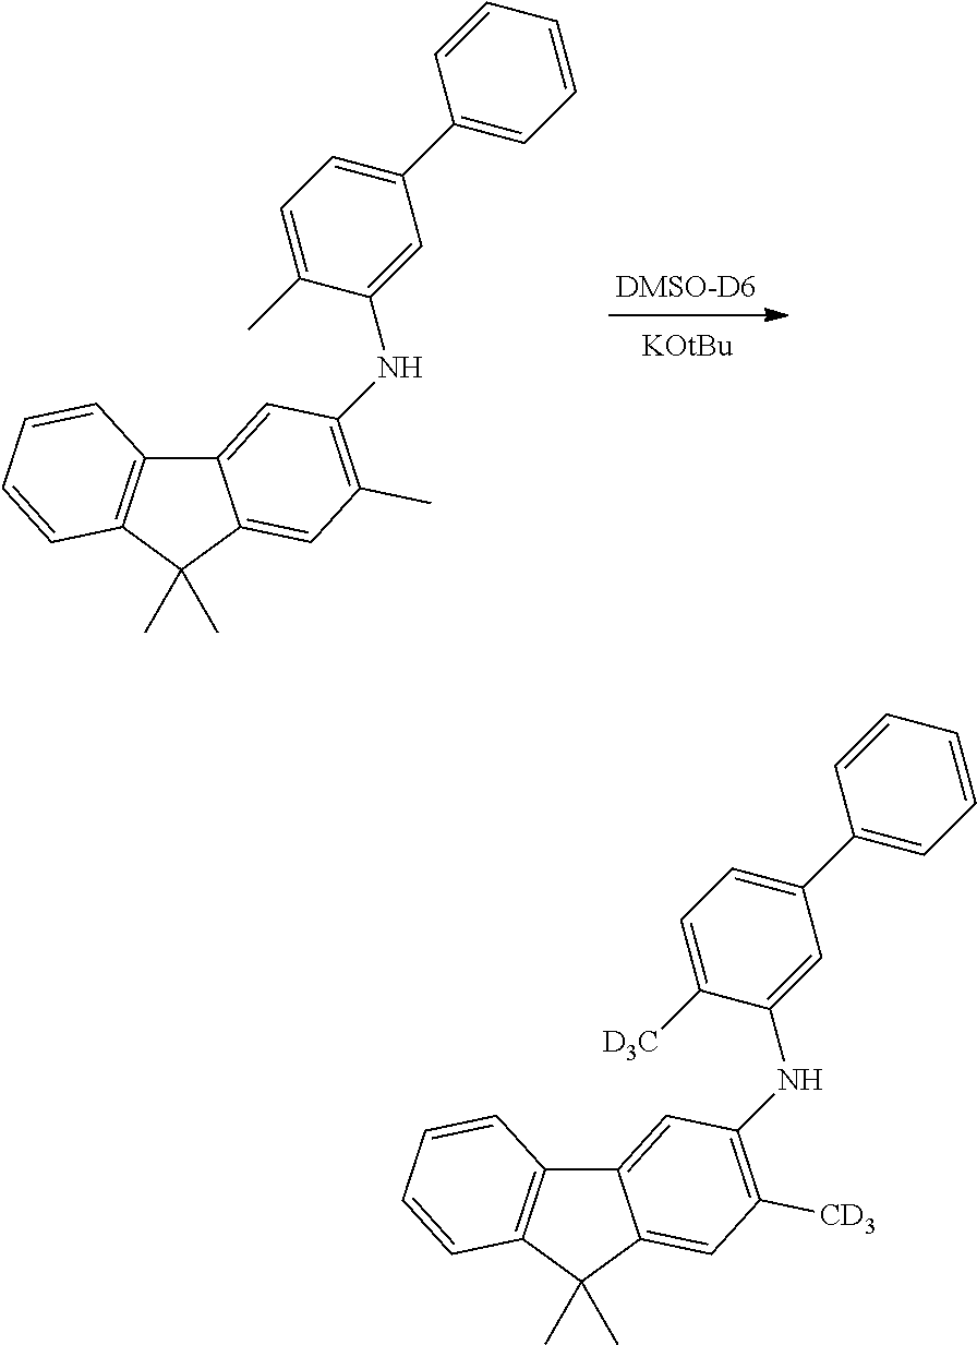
[KOtBu].C12=C(C(C)(C)C3=CC(C)=C(NC4=CC(C5=CC=CC=C5)=CC=C4C)C=C13)C=CC=C2.C12=C(C(C)(C)C3=CC([CD3])=C(NC4=CC(C5=CC=CC=C5)=CC=C4[D3C])C=C13)C=CC=C2
